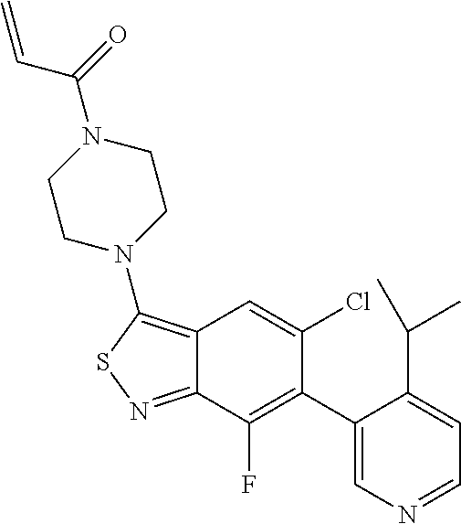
C12=C(N3CCN(C(=O)C=C)CC3)SN=C1C(F)=C(C1=CN=CC=C1C(C)C)C(Cl)=C2
